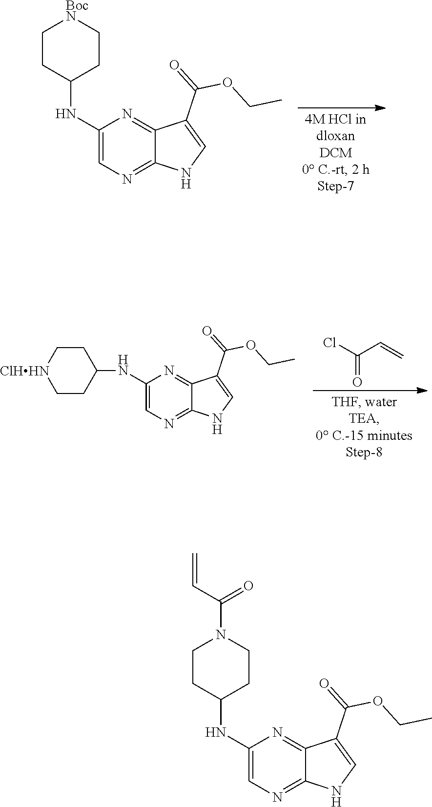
C1(NC2CC[BocN]CC2)=CN=C2C(=N1)C(C(OCC)=O)=CN2.C1(NC2CC[ClHHN]CC2)=CN=C2C(=N1)C(C(OCC)=O)=CN2.ClC(C=C)=O.C1(NC2CCN(C(=O)C=C)CC2)=CN=C2C(=N1)C(C(OCC)=O)=CN2
